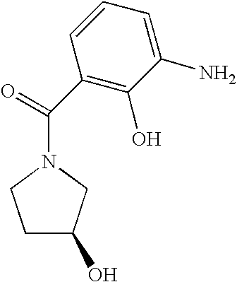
C(N1CCC(O)C1)(=O)C1=C(O)C(N)=CC=C1
